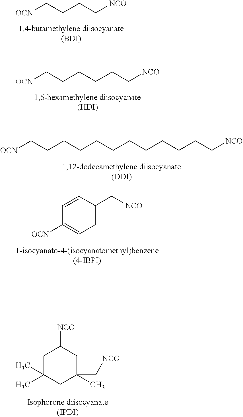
[OCN]CCCC[NCO].[OCN]CCCCCC[NCO].[OCN]CCCCCCCCCCCC[NCO].C1=C(C[NCO])C=CC([OCN])=C1.C1C(C)(C)CC(C)(C[NCO])CC1[NCO]
